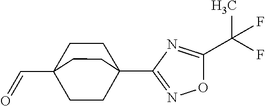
C1CC2(C3=NOC(C(F)(C)F)=N3)CCC1(C=O)CC2
